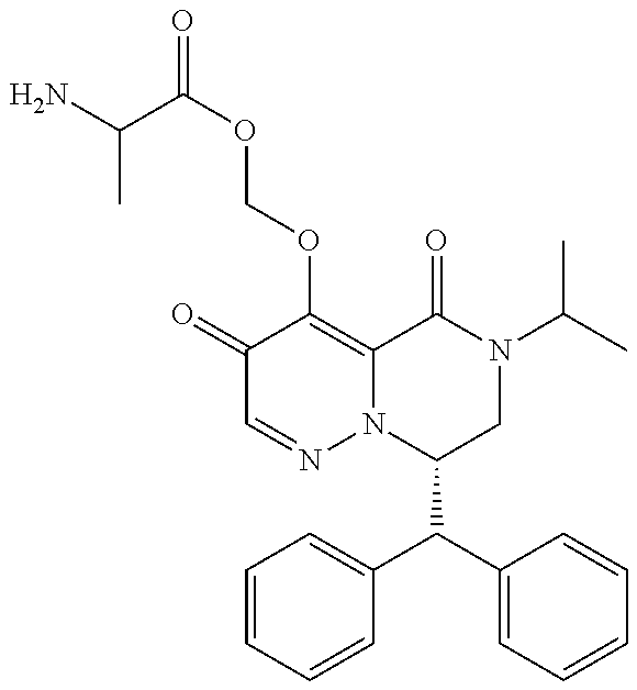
C1(=O)C=NN2C(=C1OCOC(=O)C(N)C)C(=O)N(C(C)C)CC2C(C1=CC=CC=C1)C1=CC=CC=C1
